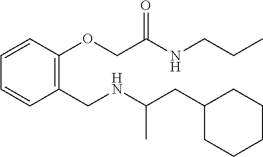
C1(OCC(=O)NCCC)=C(CNC(CC2CCCCC2)C)C=CC=C1
